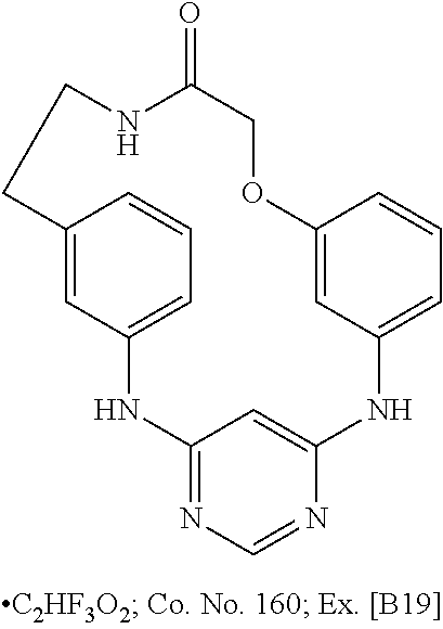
C12=NC=NC(=C1)NC1=CC=CC(=C1)OCC(=O)NCCC1=CC(=CC=C1)N2
